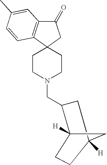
C1CN(CC2CC3([H])CC2([H])CC3)CCC12CC(=O)C1=C2C=CC(C)=C1
